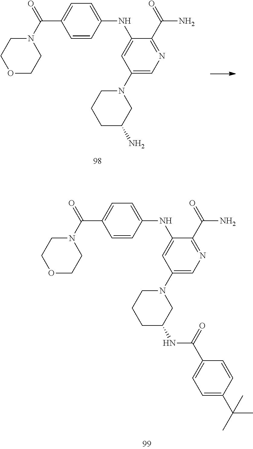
C1C(N)CN(C2=CN=C(C(N)=O)C(NC3=CC=C(C(N4CCOCC4)=O)C=C3)=C2)CC1.C1C(NC(C2=CC=C(C(C)(C)C)C=C2)=O)CN(C2=CN=C(C(N)=O)C(NC3=CC=C(C(N4CCOCC4)=O)C=C3)=C2)CC1
